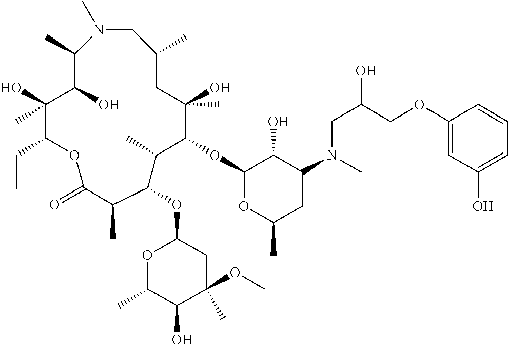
N1(C)CC(C)CC(O)(C)C(OC2OC(C)CC(N(CC(COC3=CC(O)=CC=C3)O)C)C2O)C(C)C(OC2OC(C)C(O)C(C)(OC)C2)C(C)C(=O)OC(CC)C(O)(C)C(O)C1C
